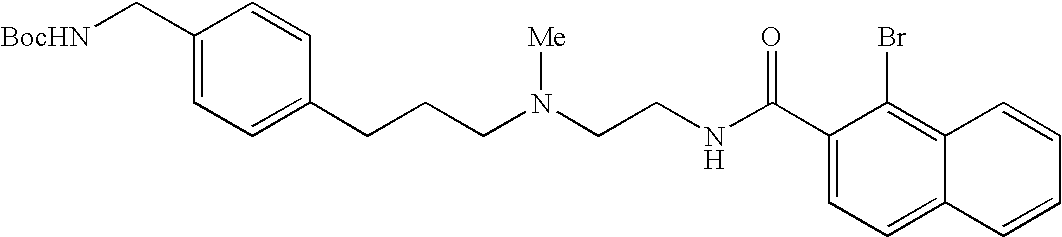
C1(C[BocHN])=CC=C(CCCN(CCNC(C2=CC=C3C(=C2Br)C=CC=C3)=O)[Me])C=C1
